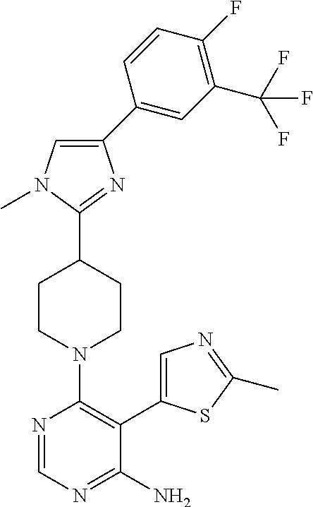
C1(C2=CC(C(F)(F)F)=C(F)C=C2)=CN(C)C(C2CCN(C3=C(C4=CN=C(C)S4)C(N)=NC=N3)CC2)=N1
